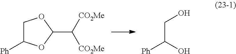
C1C([Ph])OC(C([CO2Me])[CO2Me])O1.C(C([Ph])O)O
